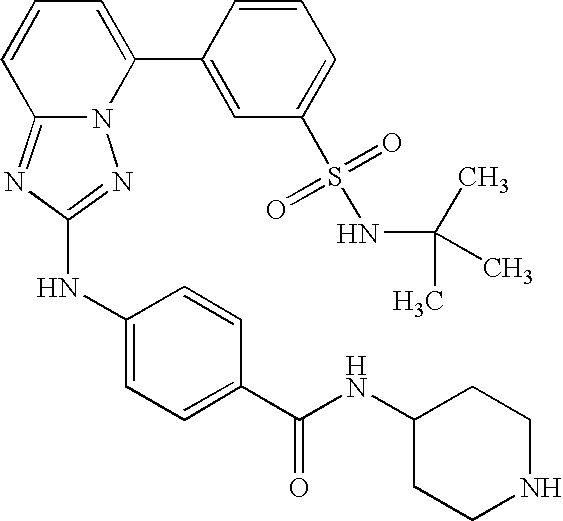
N12C(=NC(NC3=CC=C(C(NC4CCNCC4)=O)C=C3)=N1)C=CC=C2C1=CC(S(=O)(=O)NC(C)(C)C)=CC=C1
